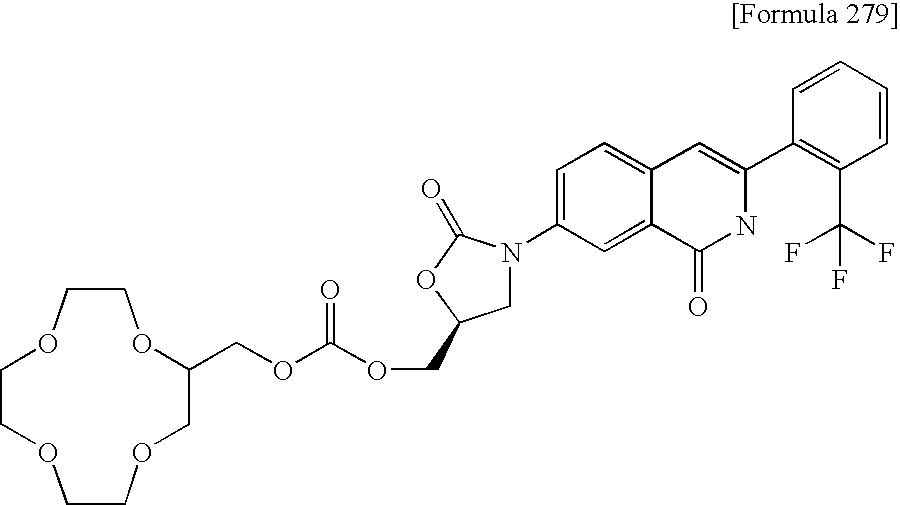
C(OC(OCC1CN(C2=CC=C3C(=C2)C(=O)NC(C2=C(C(F)(F)F)C=CC=C2)=C3)C(=O)O1)=O)C1COCCOCCOCCO1
